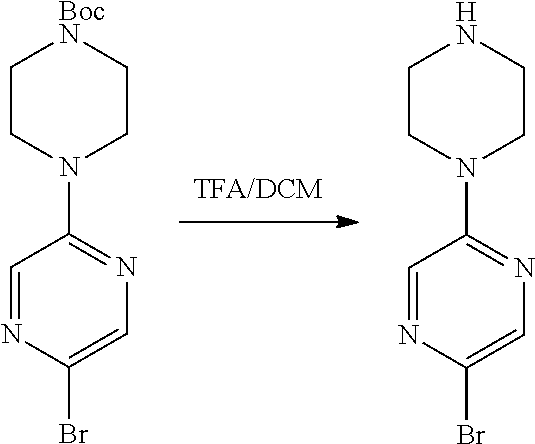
C1=NC(Br)=CN=C1N1CCNCC1.C1=NC(Br)=CN=C1N1CC[BocN]CC1
